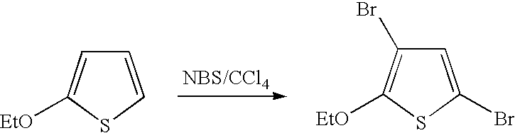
C1=CSC([EtO])=C1.C1=C(Br)SC([EtO])=C1Br
